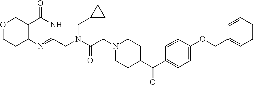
O1CCC2=C(C1)C(=O)NC(CN(CC1CC1)C(CN1CCC(C(C3=CC=C(OCC4=CC=CC=C4)C=C3)=O)CC1)=O)=N2
